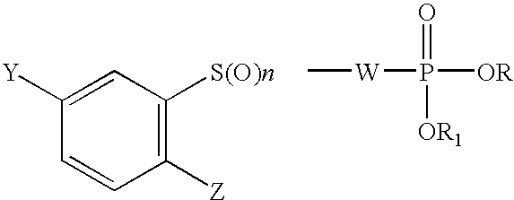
C1([Z])=C([S(O)n])C=C([Y])C=C1.[W](P([OR])(=O)[OR1])C
